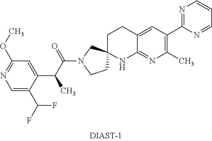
C1=C(C(F)F)C(C(C(N2CCC3(C2)CCC2=CC(C4=NC=CC=N4)=C(C)N=C2N3)=O)C)=CC(OC)=N1
